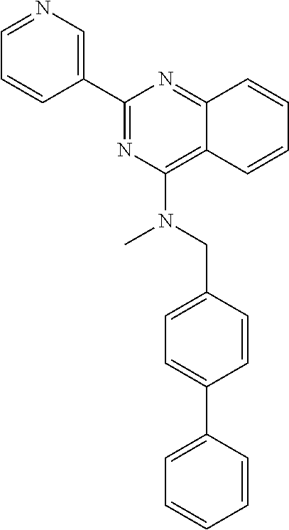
C1=CC2=NC(C3=CN=CC=C3)=NC(N(C)CC3=CC=C(C4=CC=CC=C4)C=C3)=C2C=C1
